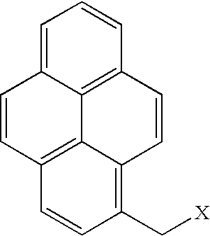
C1=C2C3=C(C=C1)C=CC1=C(C[X])C=CC(=C31)C=C2
